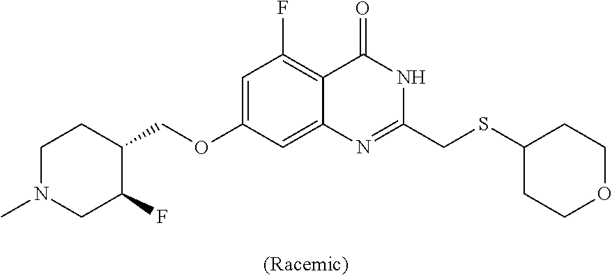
N1=C(CSC2CCOCC2)NC(=O)C2=C(F)C=C(OCC3C(F)CN(C)CC3)C=C12
